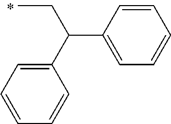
C1=CC=CC=C1C(CC)C1=CC=CC=C1
